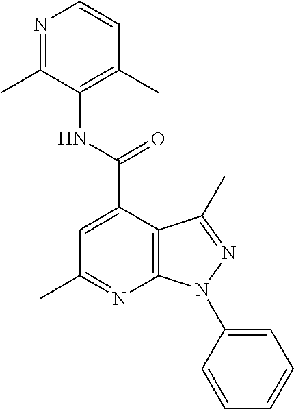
N1=C(C)C(NC(C2=CC(C)=NC3=C2C(C)=NN3C2=CC=CC=C2)=O)=C(C)C=C1
